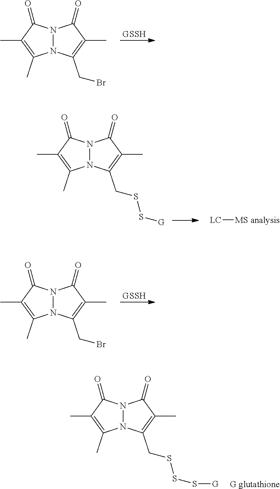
N12N(C(CBr)=C(C)C1=O)C(C)=C(C)C2=O.N12N(C(CSS[G])=C(C)C1=O)C(C)=C(C)C2=O.[LC][MS analysis].N12N(C(CBr)=C(C)C1=O)C(C)=C(C)C2=O.N12N(C(CSSS[G])=C(C)C1=O)C(C)=C(C)C2=O.[G glutathione]
